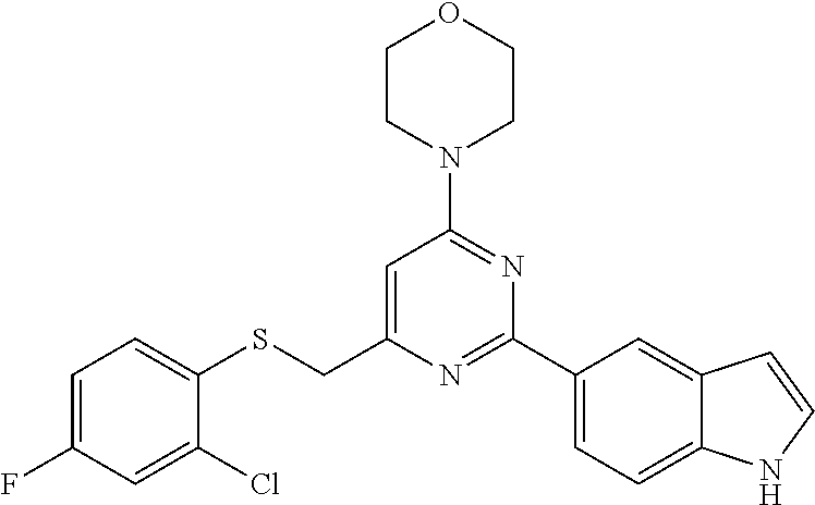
C1CN(C2=NC(C3=CC=C4C(=C3)C=CN4)=NC(CSC3=CC=C(F)C=C3Cl)=C2)CCO1
